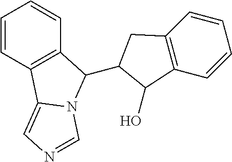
C1=CC2=C(C=C1)C(C1C(O)C3=C(C1)C=CC=C3)N1C2=CN=C1
